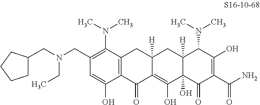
C1=C(O)C2=C(C(N(C)C)=C1CN(CC1CCCC1)CC)CC1([H])C(=C(O)C3(O)C([H])(C1)C(N(C)C)C(O)=C(C(N)=O)C3=O)C2=O
